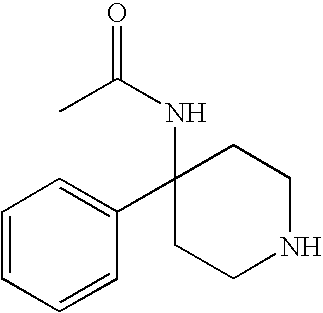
C1=CC=CC(C2(NC(C)=O)CCNCC2)=C1
